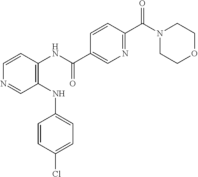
C1(NC2=CC=C(Cl)C=C2)=C(NC(C2=CN=C(C(N3CCOCC3)=O)C=C2)=O)C=CN=C1
